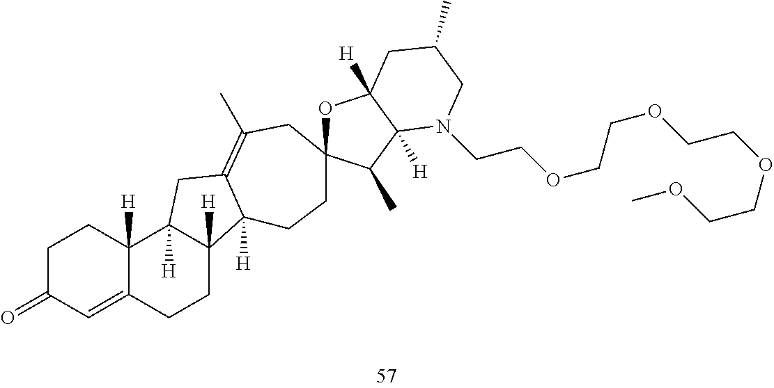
C1C(=O)C=C2C([H])(C1)C1([H])C([H])(CC2)C2([H])C(=C(C)CC3(CC2)OC2([H])C([H])(C3C)N(CCOCCOCCOCCOC)CC(C)C2)C1
